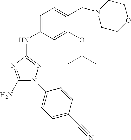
C1(N)=NC(NC2=CC=C(CN3CCOCC3)C(OC(C)C)=C2)=NN1C1=CC=C(C#N)C=C1
